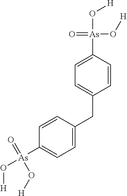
C1(CC2=CC=C([As](O[H])(=O)O[H])C=C2)=CC=C([As](O[H])(O[H])=O)C=C1
